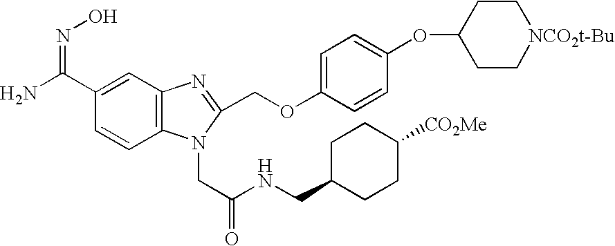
C1=C(OCC2=NC3=C(N2CC(NCC2CCC([CO2Me])CC2)=O)C=CC(C(N)=NO)=C3)C=CC(OC2CC[NCO2t-Bu]CC2)=C1
